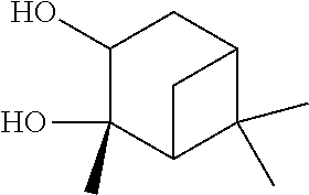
C1(O)C(O)(C)C2C(C)(C)C(C1)C2
